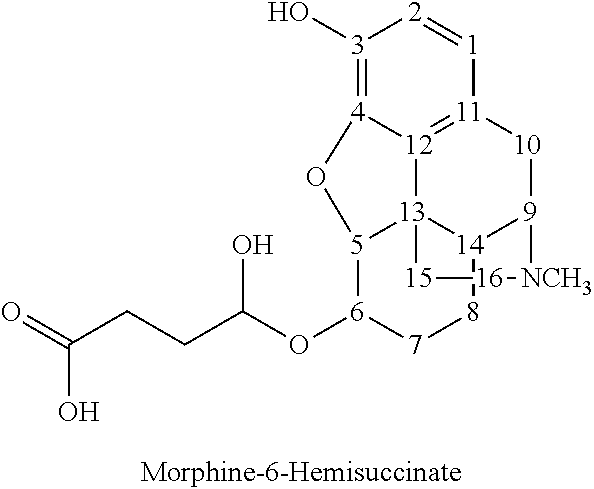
[3]1(O)=[4]2[12]3=[11]([1]=[2]1)[10][9]1[14]4[13]3([5]([6](OC(CCC(=O)O)O)[7][8]4)O2)[15][16][NCH3]1
